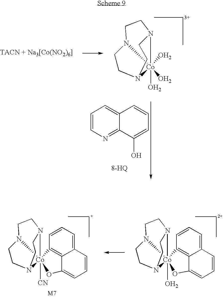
[Co]12(O)(O)(O)N3CCN1CCN2CC3.C1=CN=C2C(=C1)C=CC=C2O.[Co]123(O)(OC4=CC=CC5=CC=CC1=C54)N1CCN2CCN3CC1.[Co]123([CN])(OC4=CC=CC5=CC=CC1=C54)N1CCN2CCN3CC1
